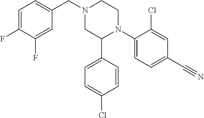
C1(N2CCN(CC3=CC=C(F)C(F)=C3)CC2C2=CC=C(Cl)C=C2)=CC=C(C#N)C=C1Cl
